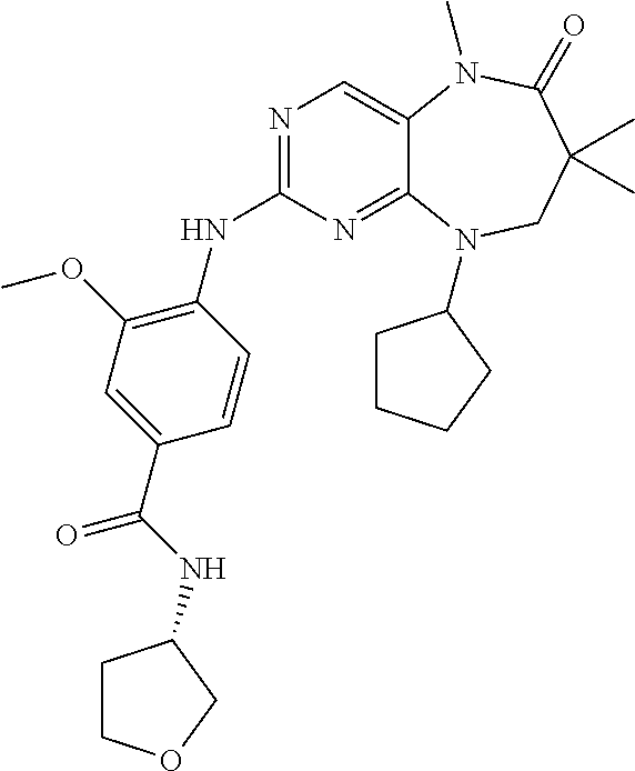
N1=C(NC2=C(OC)C=C(C(NC3CCOC3)=O)C=C2)N=C2C(=C1)N(C)C(=O)C(C)(C)CN2C1CCCC1
